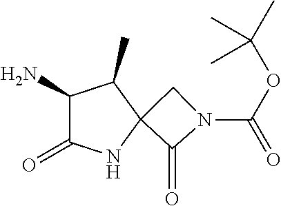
C1(=O)N(C(OC(C)(C)C)=O)CC12NC(=O)C(N)C2C
